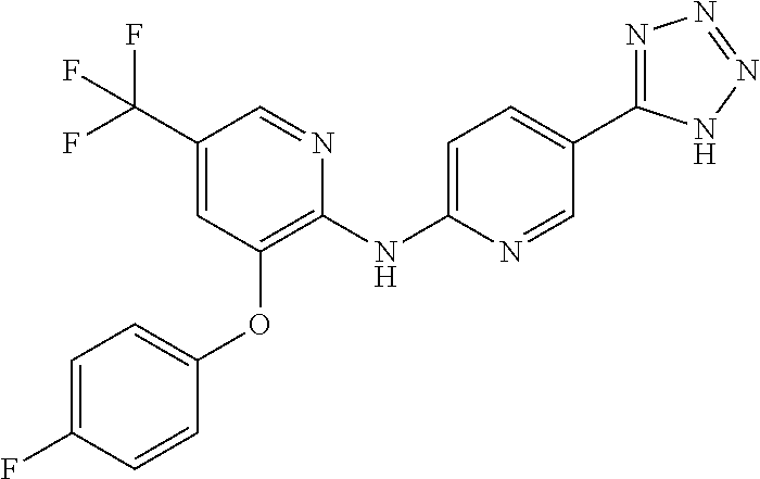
C1(C(F)(F)F)=CC(OC2=CC=C(F)C=C2)=C(NC2=CC=C(C3=NN=NN3)C=N2)N=C1
